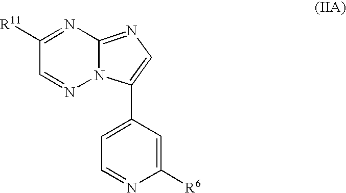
N12C(=NC=C1C1=CC=NC([R6])=C1)N=C([R11])C=N2
